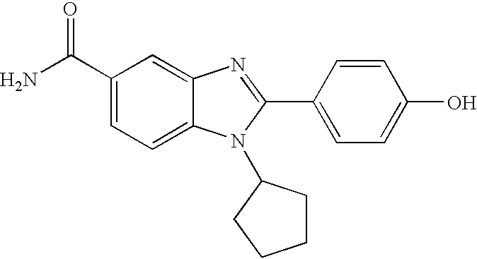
NC(C1=CC=C2C(=C1)N=C(C1=CC=C(O)C=C1)N2C1CCCC1)=O
